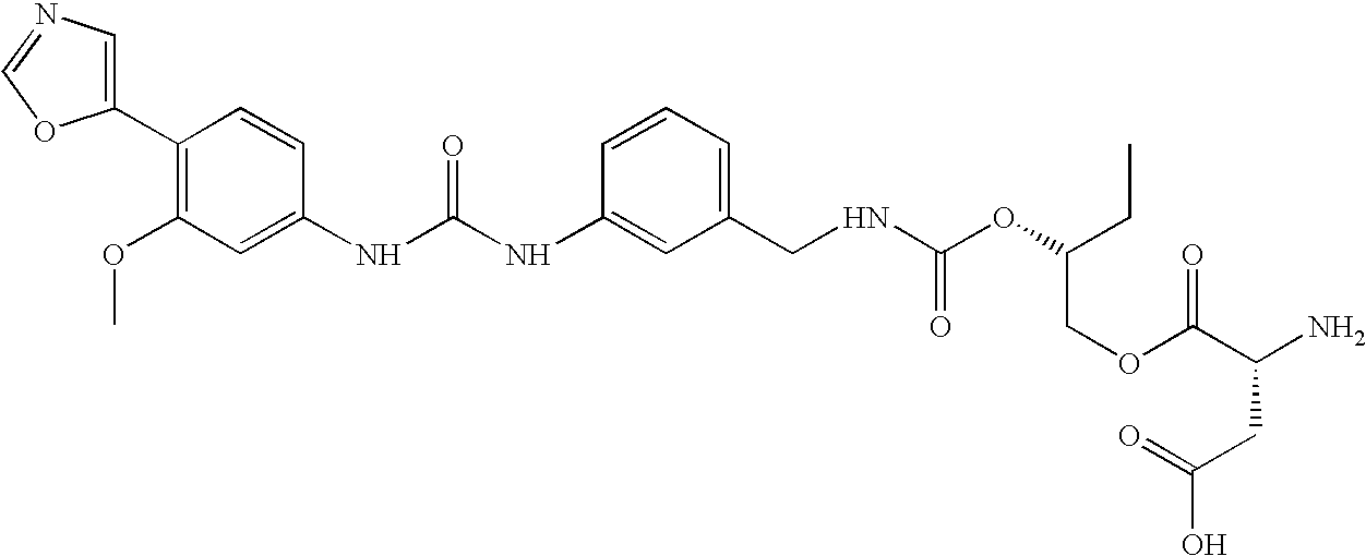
C1(C2=C(OC)C=C(NC(NC3=CC(CNC(OC(CC)COC(C(N)CC(=O)O)=O)=O)=CC=C3)=O)C=C2)=CN=CO1
